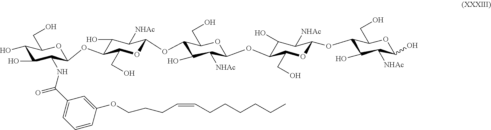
C(CCC=CCCCCCC)OC1=CC(C(NC2C(O)C(O)C(CO)OC2OC2C(O)C([NHAc])C(OC3C(O)C([NHAc])C(OC4C(O)C([NHAc])C(OC5C(O)C([NHAc])C(O)OC5CO)OC4CO)OC3CO)OC2CO)=O)=CC=C1
